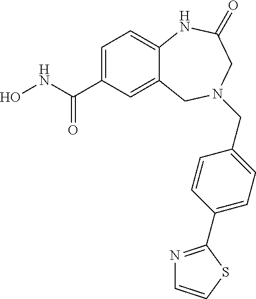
C12=CC(C(NO)=O)=CC=C1NC(=O)CN(CC1=CC=C(C3=NC=CS3)C=C1)C2
